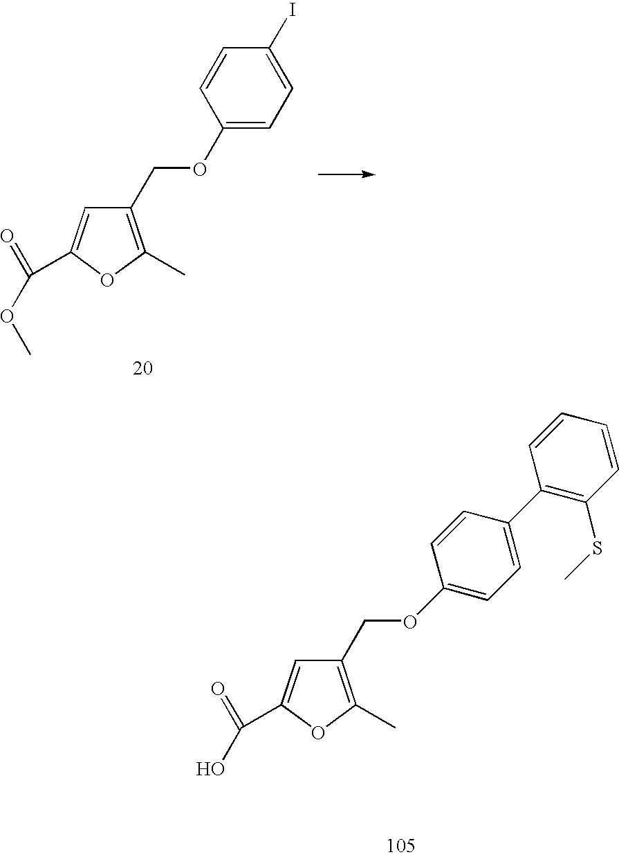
C1(COC2=CC=C(I)C=C2)=C(C)OC(C(=O)OC)=C1.C1(COC2=CC=C(C3=C(SC)C=CC=C3)C=C2)=C(C)OC(C(=O)O)=C1
